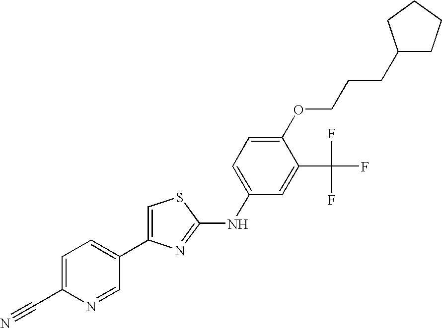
C1=C(C2=CC=C(C#N)N=C2)N=C(NC2=CC=C(OCCCC3CCCC3)C(C(F)(F)F)=C2)S1
